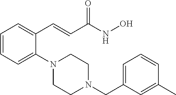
C1=CC=C(N2CCN(CC3=CC=CC(C)=C3)CC2)C(C=CC(NO)=O)=C1
